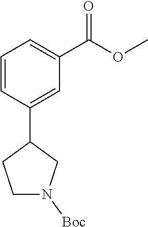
C1=CC(C2CCN([Boc])C2)=CC(C(=O)OC)=C1
